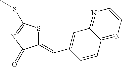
C1(=CC2=CC3=NC=CN=C3C=C2)SC(SC)=NC1=O
